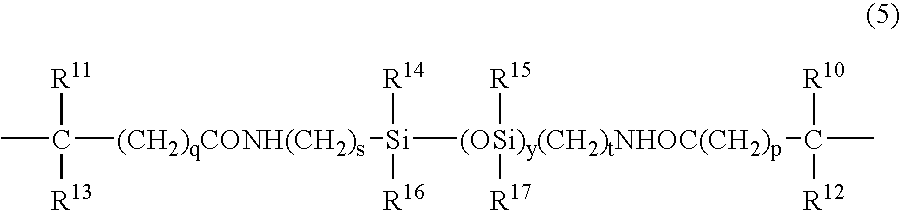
CC([(CH2)qCONH(CH2)s][Si]([(OSi)y(CH2)tNHOC(CH2)p](C(C)([R10])[R12])([R15])[R17])([R14])[R16])([R11])[R13]
